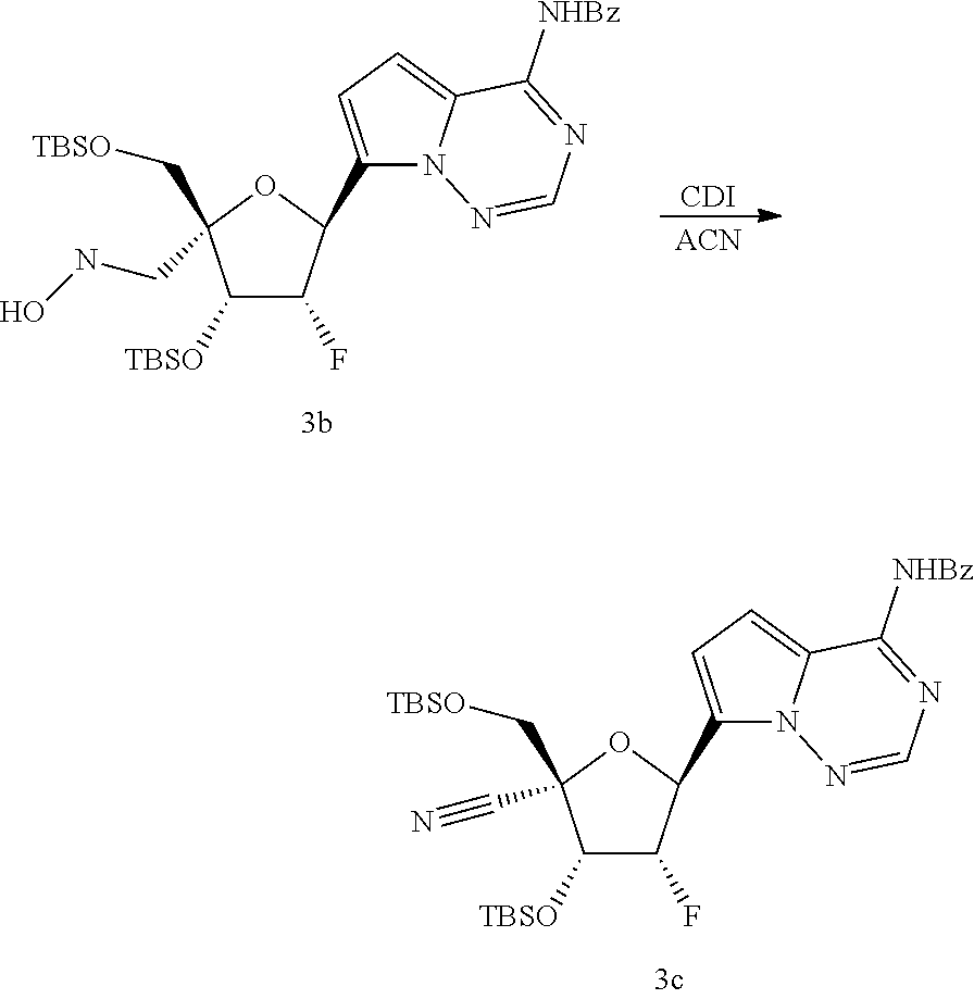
C1([TBSO])C(F)C(C2=CC=C3N2N=CN=C3[NHBz])OC1(C[TBSO])C#N.C1([TBSO])C(F)C(C2=CC=C3N2N=CN=C3[NHBz])OC1(C[TBSO])CNO.[CDI].[ACN]
